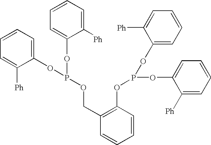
C1=CC=C(OP(OC2=CC=CC=C2[Ph])OCC2=C(OP(OC3=CC=CC=C3[Ph])OC3=CC=CC=C3[Ph])C=CC=C2)C([Ph])=C1
